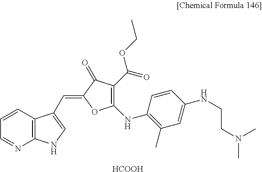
C1=CC=NC2=C1C(C=C1C(=O)C(C(=O)OCC)=C(NC3=C(C)C=C(NCCN(C)C)C=C3)O1)=CN2.[HCOOH]
